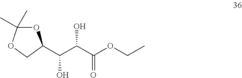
O1C(C)(C)OCC1C(C(C(OCC)=O)O)O
